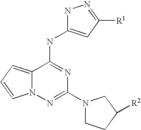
C12=CC=CN1N=C(N1CCC([R2])C1)N=C2NC1=CC([R1])=NN1
